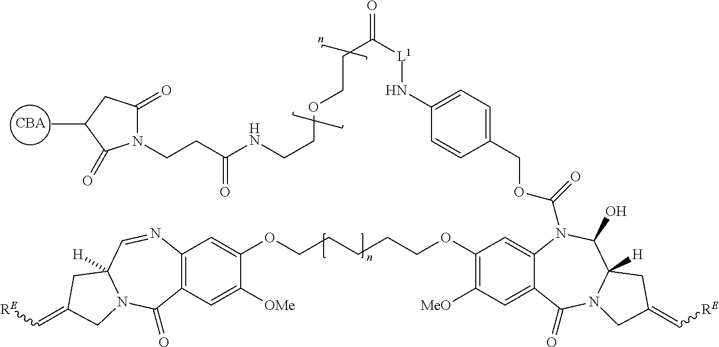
[CBA].CC1C(=O)N(CCC(NCCOCCC([L1]NC2=CC=C(COC(=O)N3C4=CC(OCCCCCOC5=CC6=C(C=C5[OMe])C(=O)N5C([H])(C=N6)CC(=C[RE])C5)=C([MeO])C=C4C(=O)N4C([H])(C3O)CC(=C[RE])C4)C=C2)=O)=O)C(=O)C1
